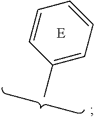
C1=CC(C)=CC=C1.[E]
